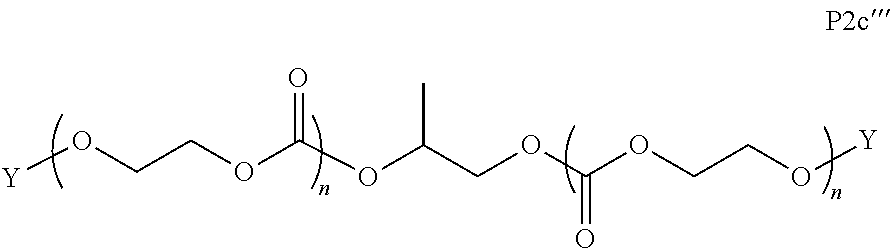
[Y]OCCOC(OC(COC(=O)OCCO[Y])C)=O
